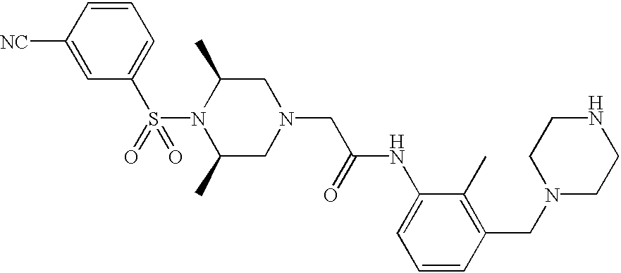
S(N1C(C)CN(CC(NC2=CC=CC(CN3CCNCC3)=C2C)=O)CC1C)(=O)(C1=CC=CC([NC])=C1)=O
